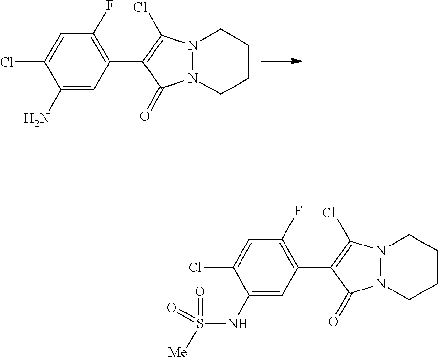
C1=C(Cl)C(N)=CC(C2=C(Cl)N3N(CCCC3)C2=O)=C1F.C1=C(Cl)C(NS([Me])(=O)=O)=CC(C2=C(Cl)N3N(CCCC3)C2=O)=C1F
